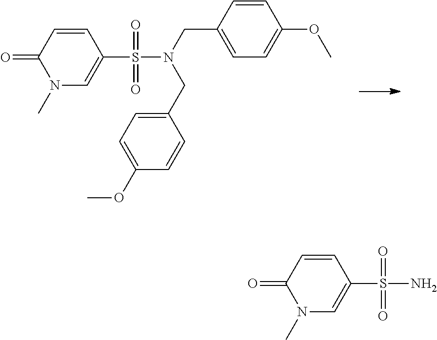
O=S(C1=CN(C)C(=O)C=C1)(=O)N(CC1=CC=C(OC)C=C1)CC1=CC=C(OC)C=C1.O=S(C1=CN(C)C(=O)C=C1)(=O)N
